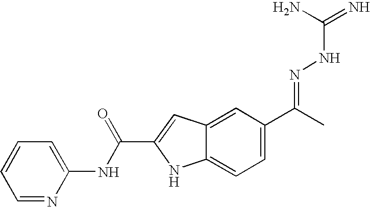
C1=CC=C(NC(C2=CC3=CC(C(=NNC(=N)N)C)=CC=C3N2)=O)N=C1
